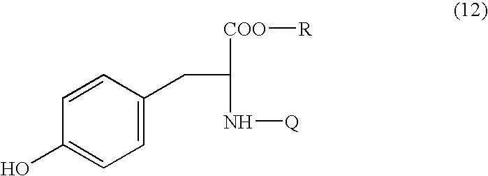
C1(O)=CC=C(CC(N[Q])[COO][R])C=C1
